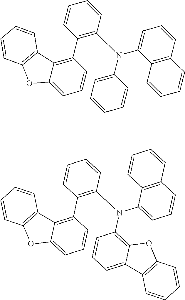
C1=CC2=C(OC3=CC=CC(C4=C(N(C5=CC=CC6=C5C=CC=C6)C5=CC=CC=C5)C=CC=C4)=C23)C=C1.C1=CC2=C(OC3=CC=CC(C4=C(N(C5=C6C(=CC=C5)C5=C(O6)C=CC=C5)C5=CC=CC6=C5C=CC=C6)C=CC=C4)=C23)C=C1
